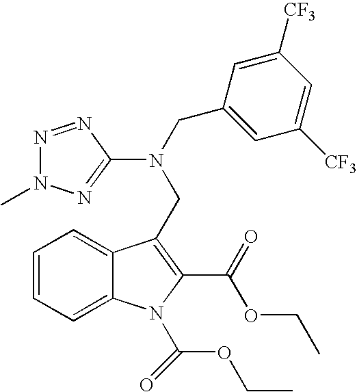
C1=CC=C2C(=C1)C(CN(C1=NN(C)N=N1)CC1=CC([CF3])=CC([CF3])=C1)=C(C(=O)OCC)N2C(OCC)=O
